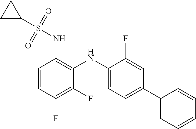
C1(S(NC2=C(NC3=CC=C(C4=CC=CC=C4)C=C3F)C(F)=C(F)C=C2)(=O)=O)CC1
